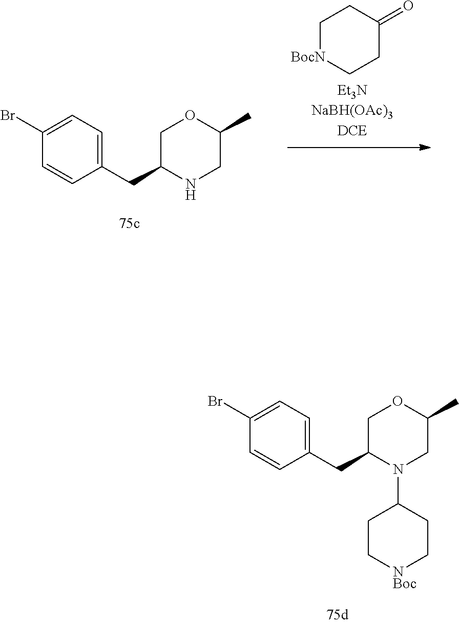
C1(Br)=CC=C(CC2N(C3CC[NBoc]CC3)CC(C)OC2)C=C1.C1(Br)=CC=C(CC2NCC(C)OC2)C=C1.C1[BocN]CCC(=O)C1
